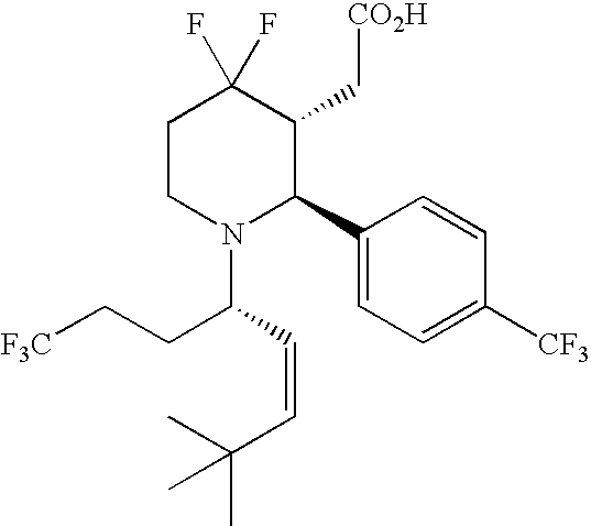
C1CN(C(C=CC(C)(C)C)CC[F3C])C(C2=CC=C([CF3])C=C2)C(C[CO2H])C1(F)F
